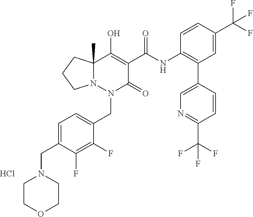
C12(C)N(N(CC3=CC=C(CN4CCOCC4)C(F)=C3F)C(=O)C(C(NC3=C(C4=CN=C(C(F)(F)F)C=C4)C=C(C(F)(F)F)C=C3)=O)=C1O)CCC2.Cl
